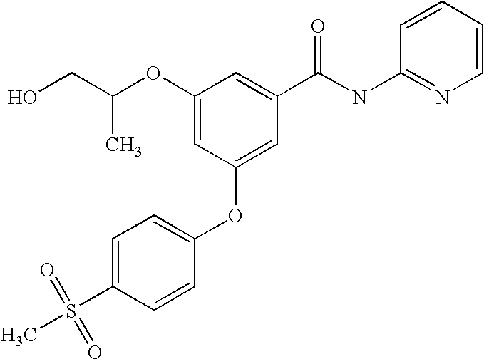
C1(OC(CO)C)=CC(OC2=CC=C(S(C)(=O)=O)C=C2)=CC(C(NC2=NC=CC=C2)=O)=C1
